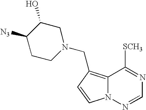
C1=CN2C(=C1CN1CC(O)C([N3])CC1)C([SCH3])=NC=N2
